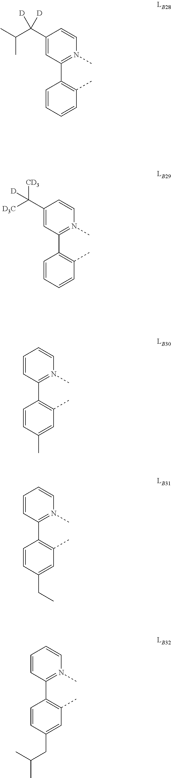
C1=CC(C2=C(C)C=C(C)C=C2)=N(C)C=C1.C1=CC(C2=C(C)C=C(CC(C)C)C=C2)=N(C)C=C1.C1=CC(C2=C(C)C=C(CC)C=C2)=N(C)C=C1.C1(C([D3C])([CD3])[D])=CC(C2=C(C)C=CC=C2)=N(C)C=C1.C1(C(C(C)C)([D])[D])=CC(C2=C(C)C=CC=C2)=N(C)C=C1
